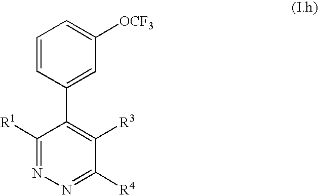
C1=CC(C2=C([R3])C([R4])=NN=C2[R1])=CC([OCF3])=C1
